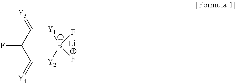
C1(=[Y4])[Y2]B(F)(F)[Y1]C(=[Y3])C1F.[Li]
